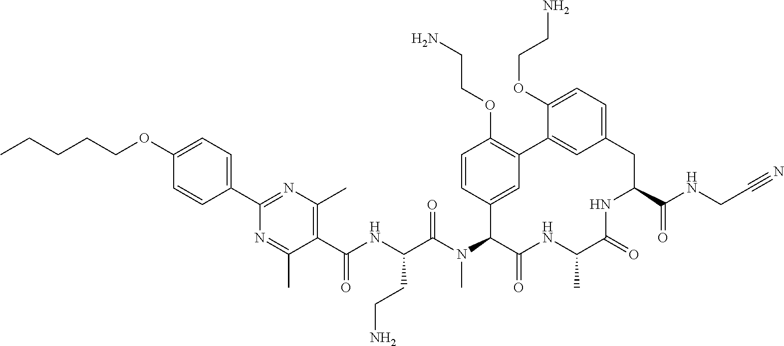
C1(C(NC(C(N(C2C(=O)NC(C)C(=O)NC(C(NCC#N)=O)CC3=CC=C(OCCN)C(=C3)C3=C(OCCN)C=CC2=C3)C)=O)CCN)=O)=C(C)N=C(C2=CC=C(OCCCCC)C=C2)N=C1C
